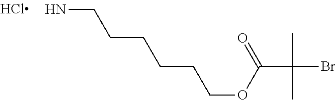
NCCCCCCOC(C(C)(C)Br)=O
